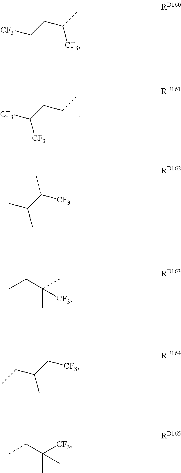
[CF3]C(CCC)[CF3].[CF3]CCC(C)[CF3].CC(C([CF3])C)C.C(C(C[CF3])C)C.C(C)(CC)(C)[CF3].C(C)(CC)(C)[CF3]
